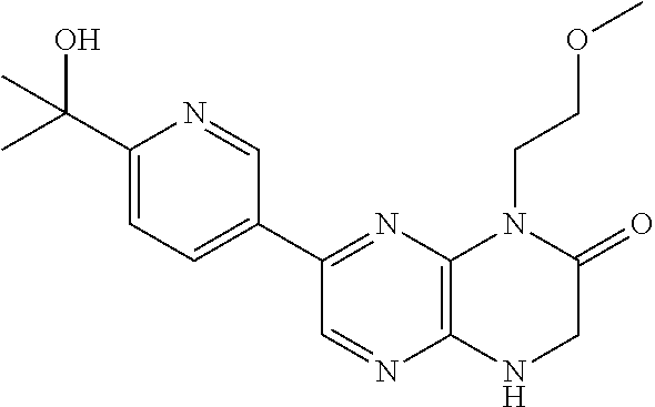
C12=C(N=C(C3=CC=C(C(O)(C)C)N=C3)C=N1)N(CCOC)C(=O)CN2
